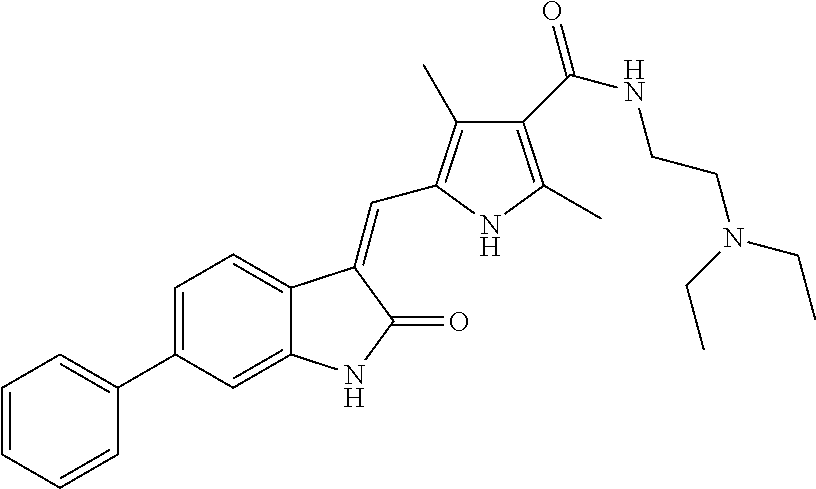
C1=C(C2=CC=CC=C2)C=C2C(=C1)C(=CC1=C(C)C(C(NCCN(CC)CC)=O)=C(C)N1)C(=O)N2
